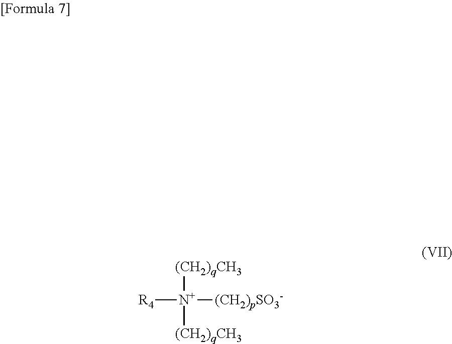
[R4][N+]([(CH2)pSO3-])([(CH2)qCH3])[(CH2)qCH3]
